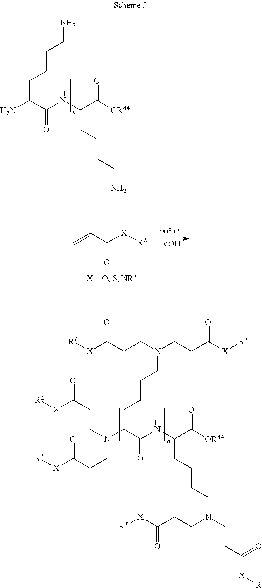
C=CC([X][RL])=O.[EtOH].[RL][X]C(CCN(CCC([X][RL])=O)CCCCC(C(NC(C([ORA4])=O)CCCCN(CCC([X][R])=O)CCC([X][RL])=O)=O)N(CCC([X][RL])=O)CCC([X][RL])=O)=O.NC(C(NC(C([ORA4])=O)CCCCN)=O)CCCCN
